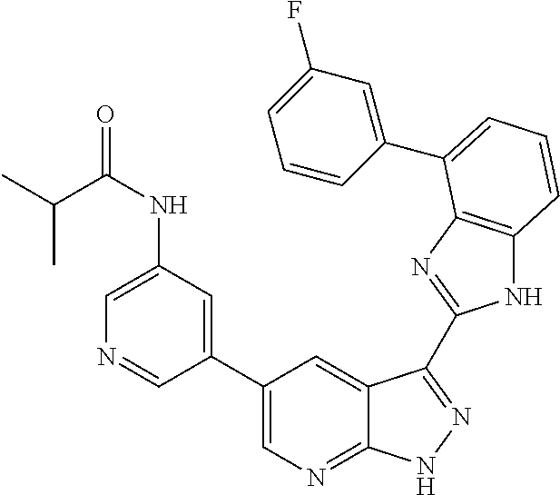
C1(C2=CN=C3C(=C2)C(C2=NC4=C(N2)C=CC=C4C2=CC(F)=CC=C2)=NN3)=CC(NC(C(C)C)=O)=CN=C1
